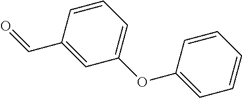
C1=CC=CC(OC2=CC=CC(C=O)=C2)=C1
